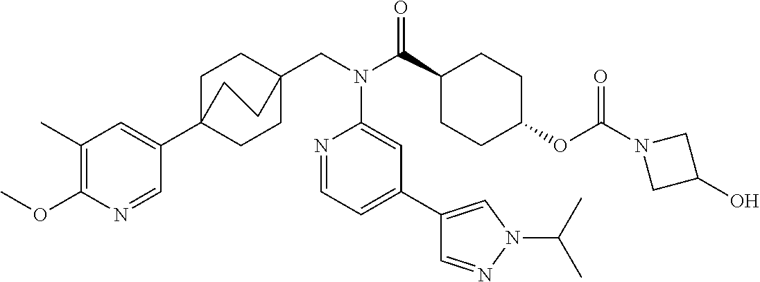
C1(C)=C(OC)N=CC(C23CCC(CN(C(C4CCC(OC(N5CC(O)C5)=O)CC4)=O)C4=CC(C5=CN(C(C)C)N=C5)=CC=N4)(CC2)CC3)=C1
